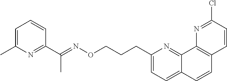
C1=C(C)N=C(C(=NOCCCC2=CC=C3C(=N2)C2=C(C=C3)C=CC(Cl)=N2)C)C=C1
